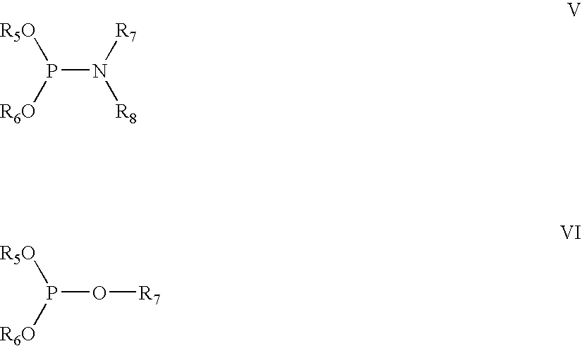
P(N([R7])[R8])([R6O])[R5O].P([R6O])([R5O])O[R7]
